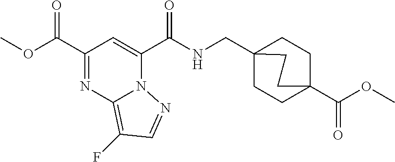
C1(C(OC)=O)=NC2=C(F)C=NN2C(C(NCC23CCC(C(OC)=O)(CC2)CC3)=O)=C1
